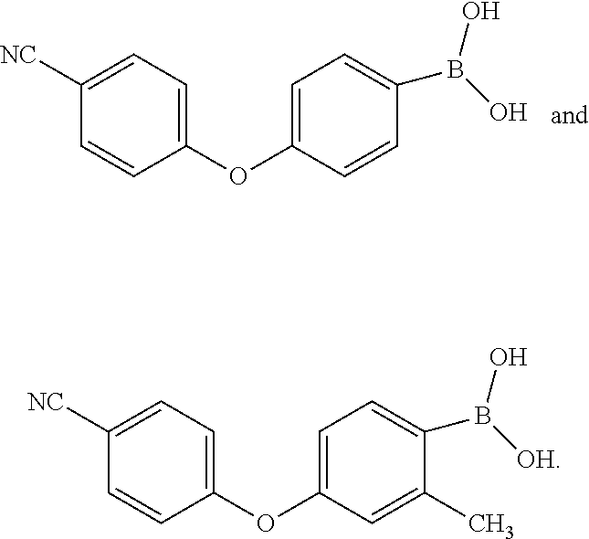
C1=C(OC2=CC=C([NC])C=C2)C=C(C)C(B([OH])O)=C1.C1=C(OC2=CC=C([NC])C=C2)C=CC(B(O)O)=C1
